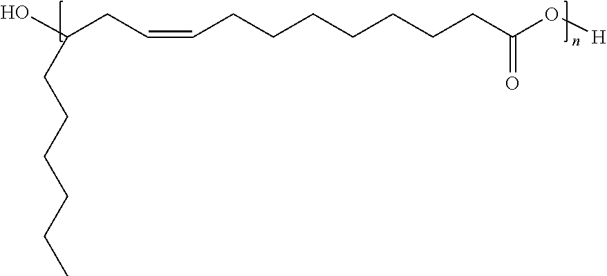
OC(CCCCCC)CC=CCCCCCCCC(=O)O[H]
